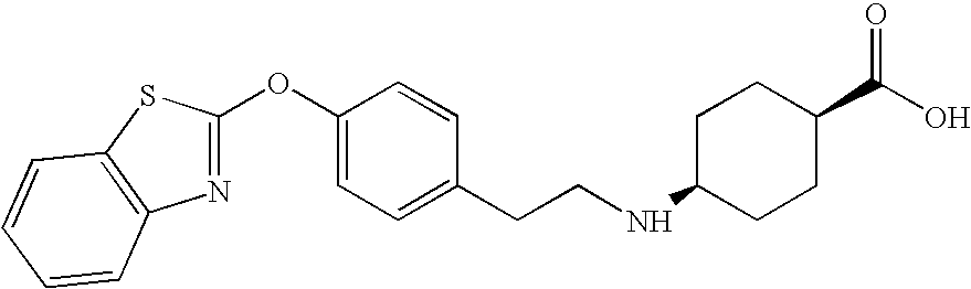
O(C1=CC=C(CCNC2CCC(C(O)=O)CC2)C=C1)C1=NC2=C(S1)C=CC=C2
